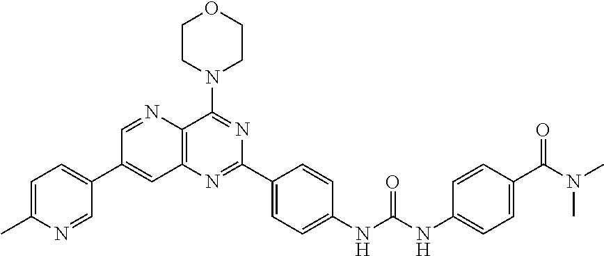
C1=NC2=C(C=C1C1=CC=C(C)N=C1)N=C(C1=CC=C(NC(NC3=CC=C(C(N(C)C)=O)C=C3)=O)C=C1)N=C2N1CCOCC1
